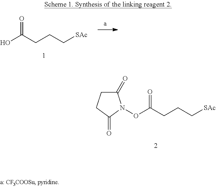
OC(CCC[SAc])=O.O(C(CCC[SAc])=O)N1C(=O)CCC1=O
